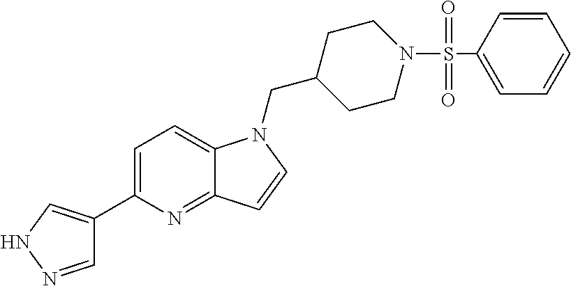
C1CC(CN2C3=CC=C(C4=CNN=C4)N=C3C=C2)CCN1S(C1=CC=CC=C1)(=O)=O
